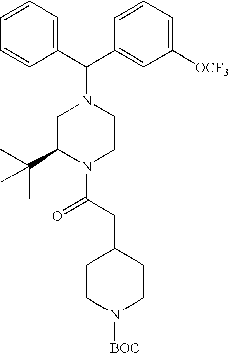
C1=CC=CC(C(N2CC(C(C)(C)C)N(C(CC3CCN([BOC])CC3)=O)CC2)C2=CC([OCF3])=CC=C2)=C1
